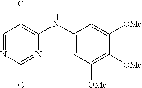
C1=NC(Cl)=NC(NC2=CC([OMe])=C([OMe])C([OMe])=C2)=C1Cl
